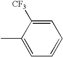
C1=C([CF3])C(C)=CC=C1
